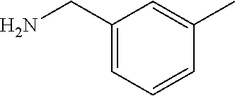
C1(CN)=CC=CC(C)=C1
